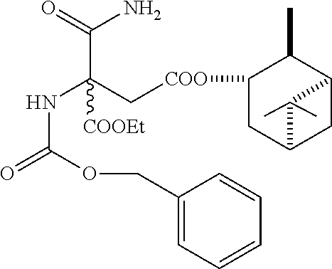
C(C(=O)N)(C[COO]C1CC2CC(C1C)C2(C)C)(NC(=O)OCC1=CC=CC=C1)[COOEt]
